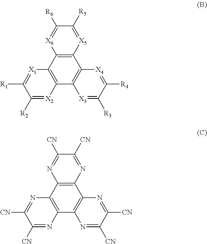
C12=C(C3=C(C4=C1[X4]=C([R4])C([R3])=[X3]4)[X2]=C([R2])C([R1])=[X1]3)[X6]=C([R6])C([R5])=[X5]2.C12=C(C3=C(C4=C1N=C([CN])C([CN])=N4)N=C([CN])C([CN])=N3)N=C([CN])C([CN])=N2
